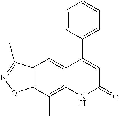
C12=C(C(C)=C3C(=C1)C(C1=CC=CC=C1)=CC(=O)N3)ON=C2C
